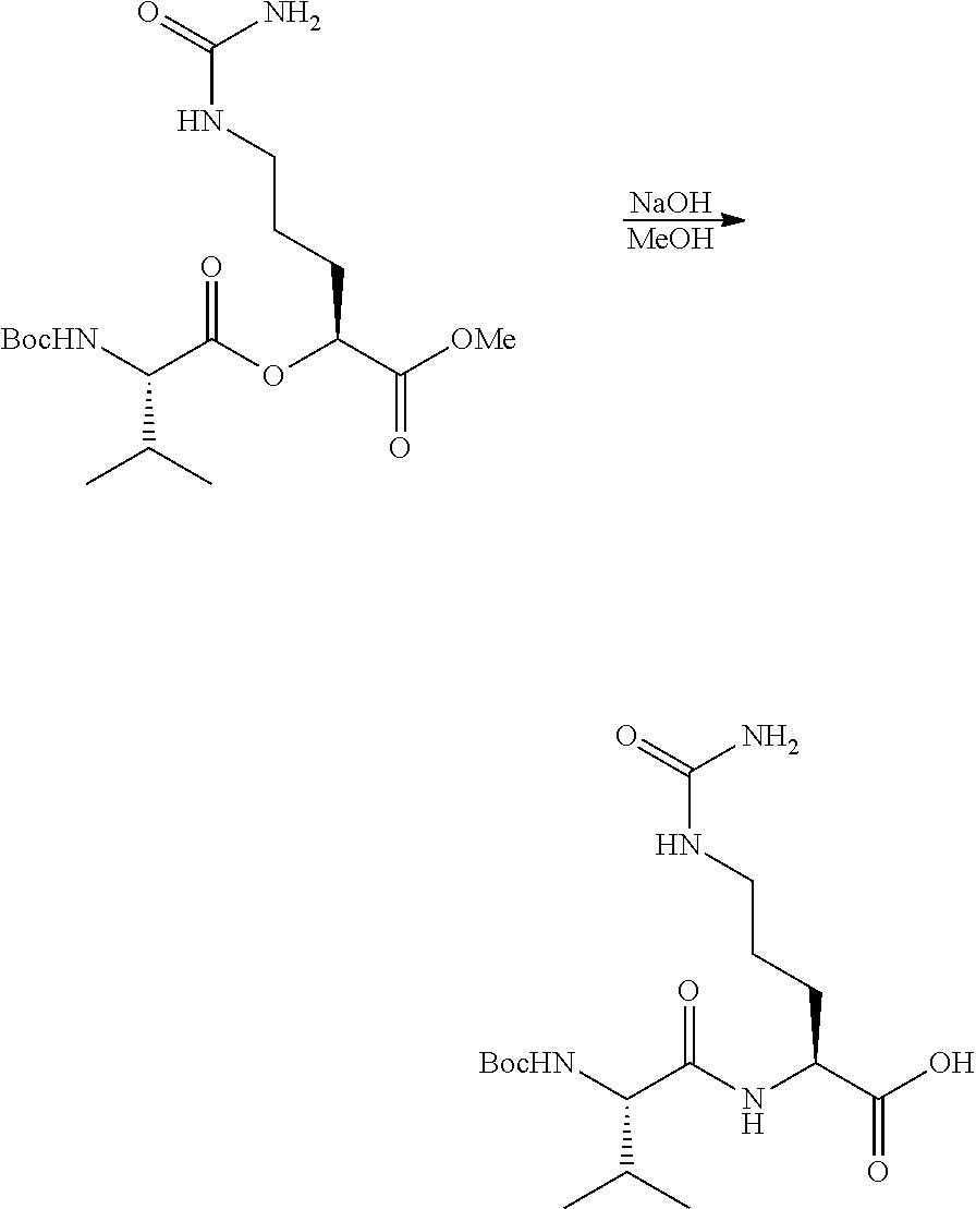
[BocHN]C(C(C)C)C(=O)OC(C(=O)[OMe])CCCNC(N)=O.[NaOH].[MeOH].[BocHN]C(C(C)C)C(=O)NC(C(=O)O)CCCNC(N)=O
